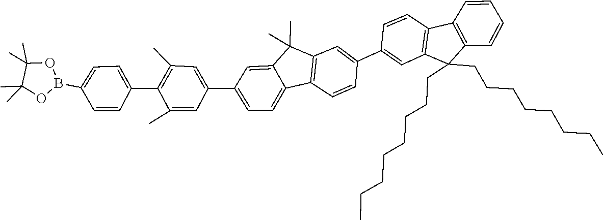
C1=C(C2=CC3=C(C=C2)C2=CC=C(C4=CC(C)=C(C5=CC=C(B6OC(C)(C)C(C)(C)O6)C=C5)C(C)=C4)C=C2C3(C)C)C=CC2=C1C(CCCCCCCC)(CCCCCCCC)C1=C2C=CC=C1
